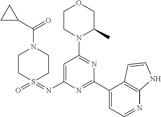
O1CCN(C2=NC(C3=CC=NC4=C3C=CN4)=NC(N=S3(=O)CCN(C(=O)C4CC4)CC3)=C2)C(C)C1
